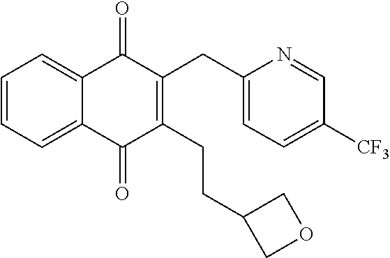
C1=CC=C2C(=O)C(CC3=CC=C([CF3])C=N3)=C(CCC3COC3)C(=O)C2=C1
